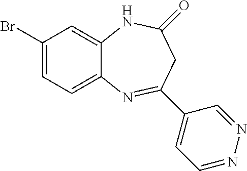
C1(Br)=CC=C2C(=C1)NC(=O)CC(C1=CC=NN=C1)=N2
